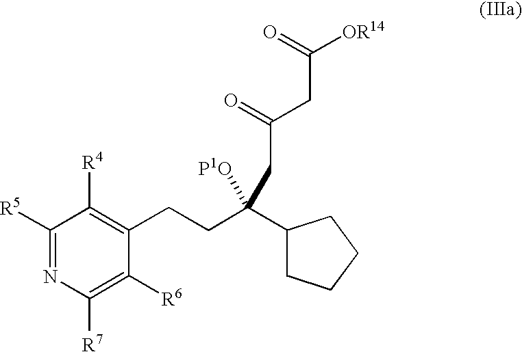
C1([R5])=NC([R7])=C([R6])C(CCC([P1O])(CC(=O)CC(=O)[OR14])C2CCCC2)=C1[R4]
